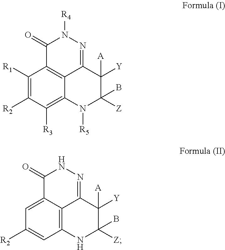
C1([R1])=C([R2])C([R3])=C2C3=C1C(=O)N([R4])N=C3C([Y])([A])C(B)([Z])N2[R5].C1=C2C3=C(C=C1[R2])NC(B)([Z])C([Y])([A])C3=NNC2=O
